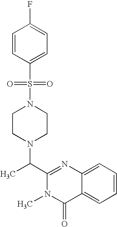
N1(S(C2=CC=C(F)C=C2)(=O)=O)CCN(C(C2=NC3=CC=CC=C3C(=O)N2C)C)CC1
